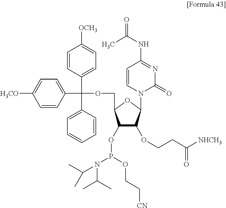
C(OC(C1=CC=C([OCH3])C=C1)(C1=CC=C([H3CO])C=C1)C1=CC=CC=C1)C1C(OP(N(C(C)C)C(C)C)OCC[CN])C(OCCC([NHCH3])=O)C(N2C(=O)N=C(NC(=O)C)C=C2)O1
